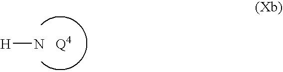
[H]N
